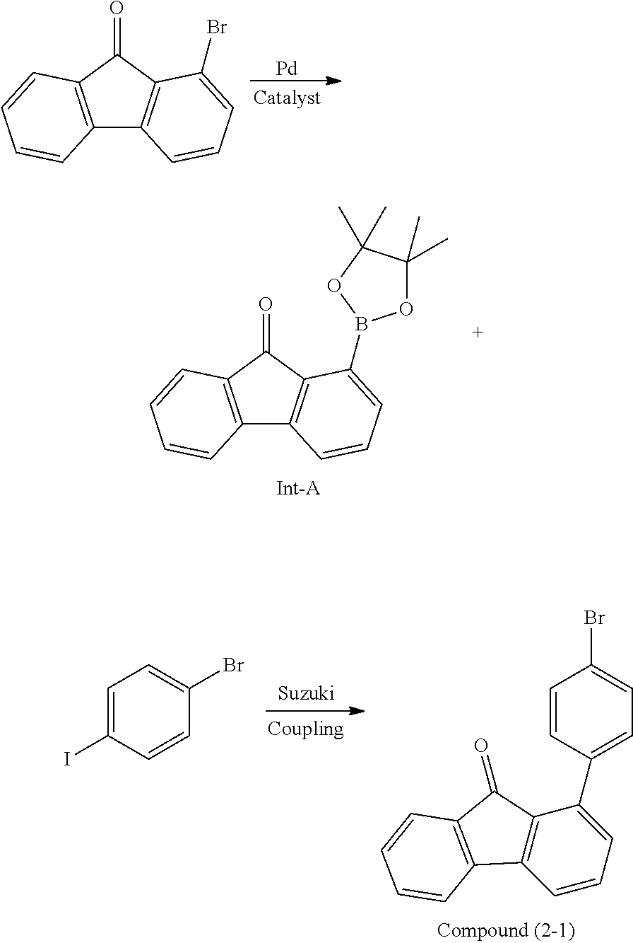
[Pd].C12=C(C(=O)C3=C1C=CC=C3Br)C=CC=C2.C12=C(C(=O)C3=C1C=CC=C3B1OC(C)(C)C(C)(C)O1)C=CC=C2.C1=C(I)C=CC(Br)=C1.C1=CC(C2=CC=CC3=C2C(=O)C2=C3C=CC=C2)=CC=C1Br
